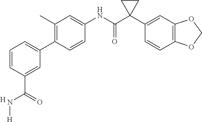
C1(C)=C(C2=CC=CC(C(=O)N[H])=C2)C=CC(NC(C2(C3=CC4=C(C=C3)OCO4)CC2)=O)=C1.[H]
